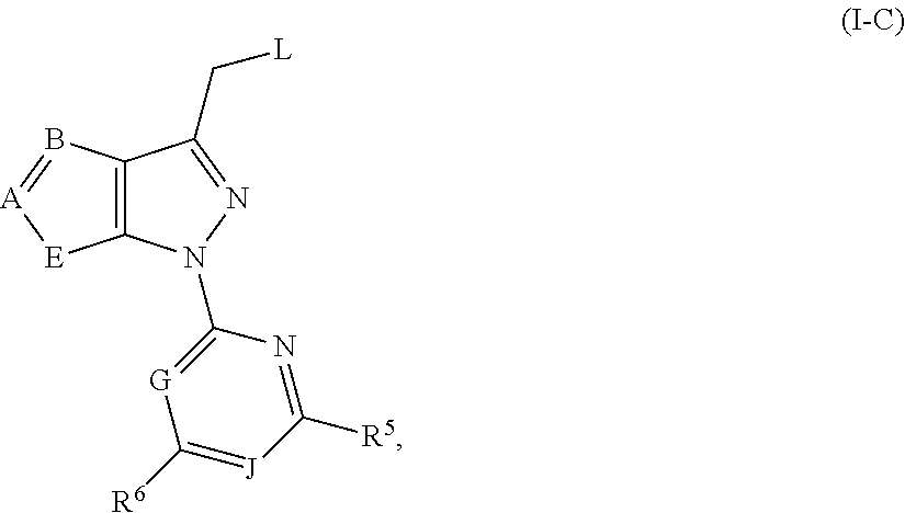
C12=C(B=[A][E]1)C(C[L])=NN2C1=[G]C([R6])=[J]C([R5])=N1
